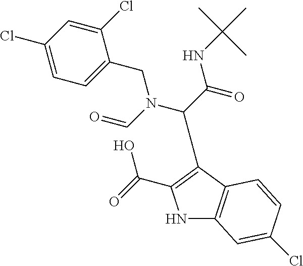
C1(Cl)=CC=C(CN(C(C(=O)NC(C)(C)C)C2=C(C(=O)O)NC3=C2C=CC(Cl)=C3)C=O)C(Cl)=C1
